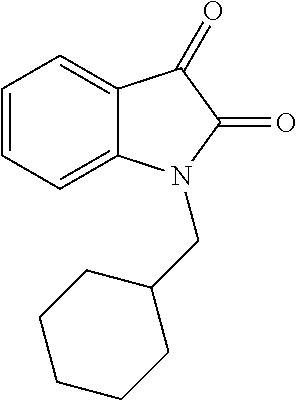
C1=CC=C2C(=C1)C(=O)C(=O)N2CC1CCCCC1
